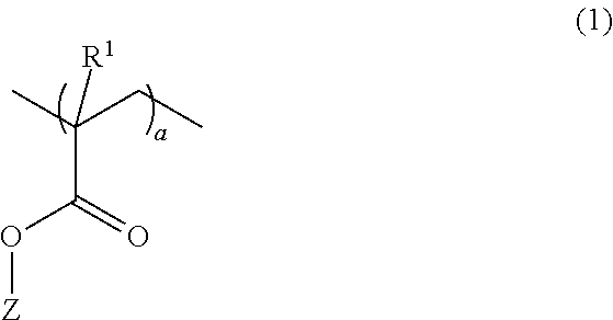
CC(CC)([R1])C(=O)O[Z]
